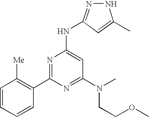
C1(C2=NC(NC3=NNC(C)=C3)=CC(N(CCOC)C)=N2)=C([Me])C=CC=C1
